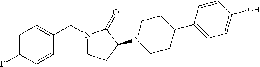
N1(CC2=CC=C(F)C=C2)CCC(N2CCC(C3=CC=C(O)C=C3)CC2)C1=O
